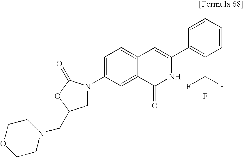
C1=C(N2CC(CN3CCOCC3)OC2=O)C=C2C(=C1)C=C(C1=C(C(F)(F)F)C=CC=C1)NC2=O
